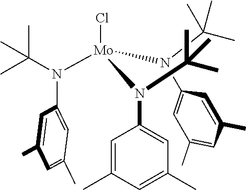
Cl[Mo](N(C(C)(C)C)C1=CC(C)=CC(C)=C1)(N(C1=CC(C)=CC(C)=C1)C(C)(C)C)N(C(C)(C)C)C1=CC(C)=CC(C)=C1
